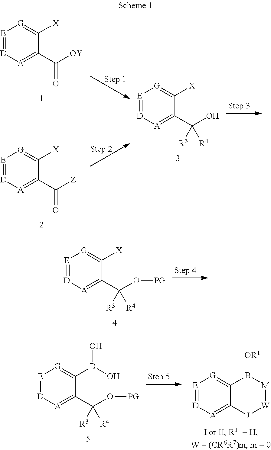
[E]1=[D][A]=C(C([OY])=O)C([X])=[G]1.[E]1=[D][A]=C(C([Z])=O)C([X])=[G]1.[E]1=[D][A]=C(C(O)([R3])[R4])C([X])=[G]1.[E]1=[D][A]=C(C(O[PG])([R3])[R4])C([X])=[G]1.[E]1=[D][A]=C(C(O[PG])([R3])[R4])C(B(O)O)=[G]1.[E]1=[D][A]=C2C(=[G]1)B([OR1])[M][W][J]2
